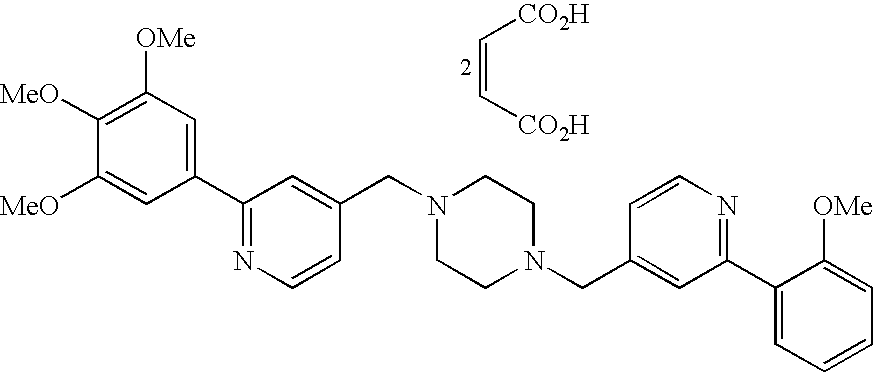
C(=C[CO2H])[CO2H].C1([OMe])=C([MeO])C([MeO])=CC(C2=NC=CC(CN3CCN(CC4=CC(C5=CC=CC=C5[OMe])=NC=C4)CC3)=C2)=C1
